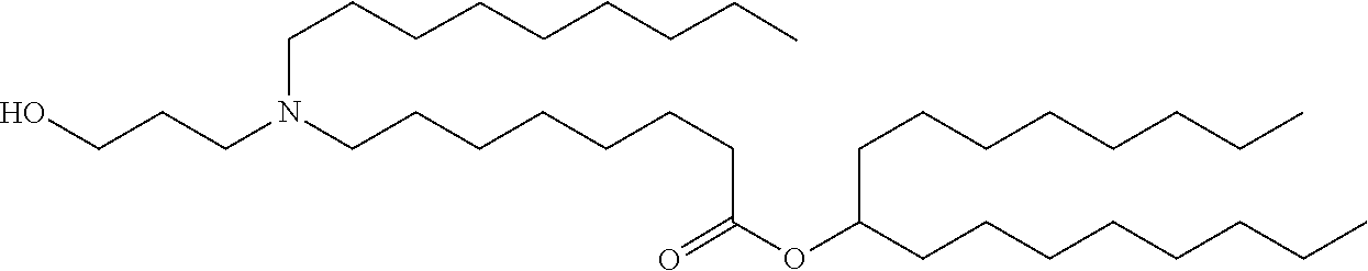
C(CCN(CCCCCCCC(=O)OC(CCCCCCCC)CCCCCCCC)CCCO)CCCCCC
